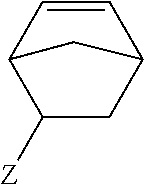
C1=CC2C([Z])CC1C2
